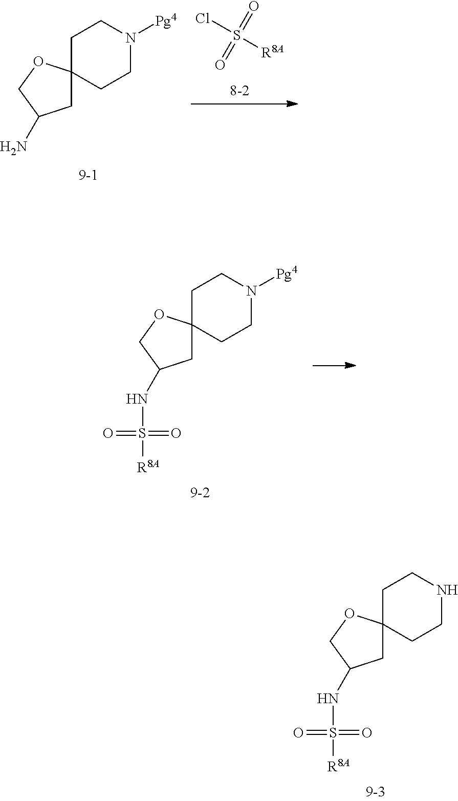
C1CN([Pg4])CCC12CC(N)CO2.O=S(=O)([R8A])Cl.C1CN([Pg4])CCC12CC(NS(=O)(=O)[R8A])CO2.C1CNCCC12CC(NS(=O)(=O)[R8A])CO2
